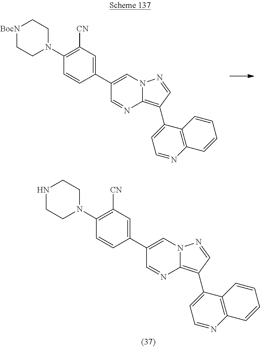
C1(C2=CC([CN])=C(N3CC[BocN]CC3)C=C2)=CN2C(=C(C3=CC=NC4=C3C=CC=C4)C=N2)N=C1.C1(C2=CC([CN])=C(N3CCNCC3)C=C2)=CN2C(=C(C3=CC=NC4=C3C=CC=C4)C=N2)N=C1
